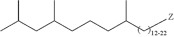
C(C(C[Z])C)CCC(CC(C)C)C
